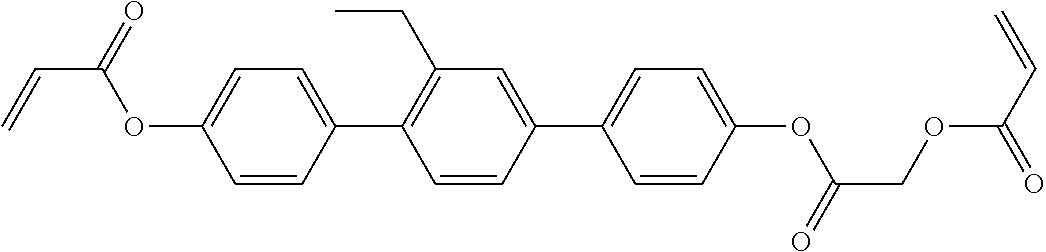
C1=CC(C2=C(CC)C=C(C3=CC=C(OC(=O)COC(C=C)=O)C=C3)C=C2)=CC=C1OC(C=C)=O
